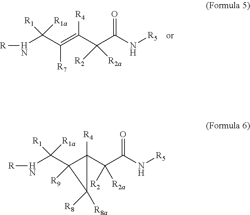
N(C(C(=C(C(C(N[R5])=O)([R2])[R2a])[R4])[R7])([R1])[R1a])[R].N(C(C1([R9])C(C(C(N[R5])=O)([R2])[R2a])([R4])C1([R8a])[R8])([R1])[R1a])[R]
